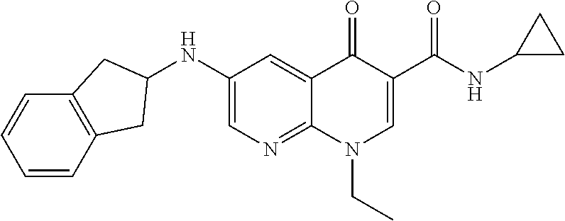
C1(NC2CC3=C(C=CC=C3)C2)=CN=C2C(=C1)C(=O)C(C(NC1CC1)=O)=CN2CC
